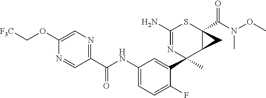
C1(C(NC2=CC=C(F)C(C3(C)C4C(C(=O)N(OC)C)(SC(N)=N3)C4)=C2)=O)=NC=C(OC[F3C])N=C1
